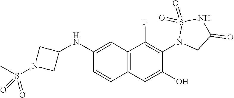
C1(NC2CN(S(C)(=O)=O)C2)=CC2=C(C=C1)C=C(O)C(N1CC(=O)NS1(=O)=O)=C2F
